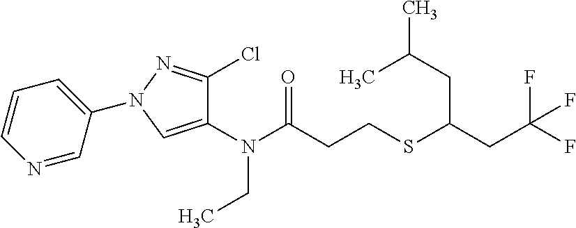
N(C(CCSC(CC(F)(F)F)CC(C)C)=O)(CC)C1=CN(C2=CC=CN=C2)N=C1Cl
